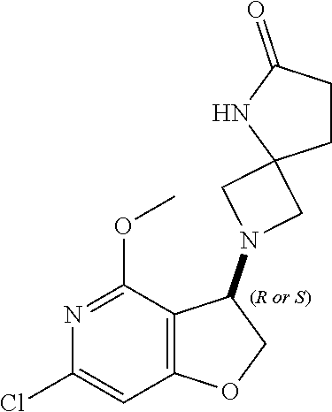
C12(CN(C3C4=C(OC3)C=C(Cl)N=C4OC)C1)CCC(=O)N2
